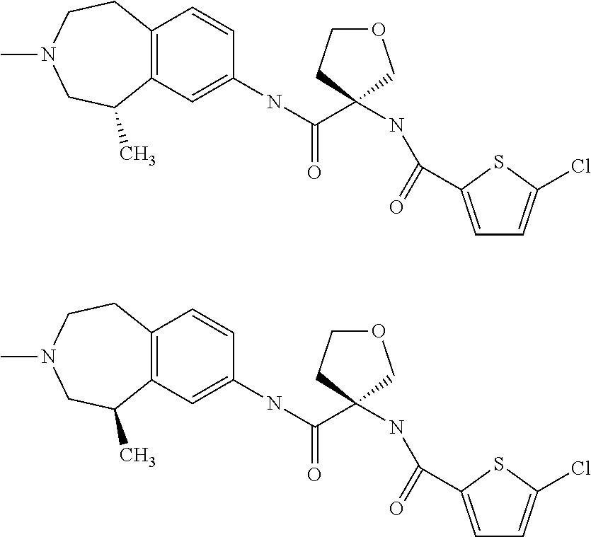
C12=C(C=C(NC(C3(NC(=O)C4=CC=C(Cl)S4)COCC3)=O)C=C1)C(C)CN(C)CC2.C12=C(C=C(NC(C3(NC(=O)C4=CC=C(Cl)S4)COCC3)=O)C=C1)C(C)CN(C)CC2
